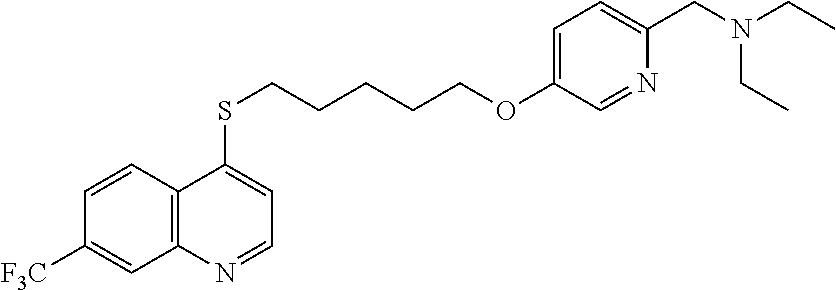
C1=CC2=C(C=C1[F3C])N=CC=C2SCCCCCOC1=CC=C(CN(CC)CC)N=C1
